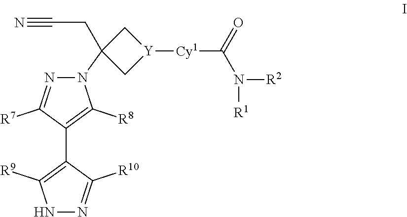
N1(C2(CC#N)C[Y]([Cy1]C(=O)N([R1])[R2])C2)N=C([R7])C(C2=C([R9])NN=C2[R10])=C1[R8]
